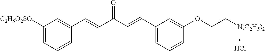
C1([C2H5O2SO])=CC=CC(C=CC(C=CC2=CC=CC(OCC[N(C2H5)2])=C2)=O)=C1.Cl
